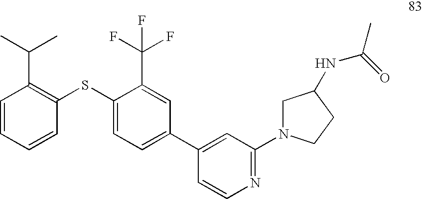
C1=CC=CC(SC2=CC=C(C3=CC(N4CC(NC(C)=O)CC4)=NC=C3)C=C2C(F)(F)F)=C1C(C)C
